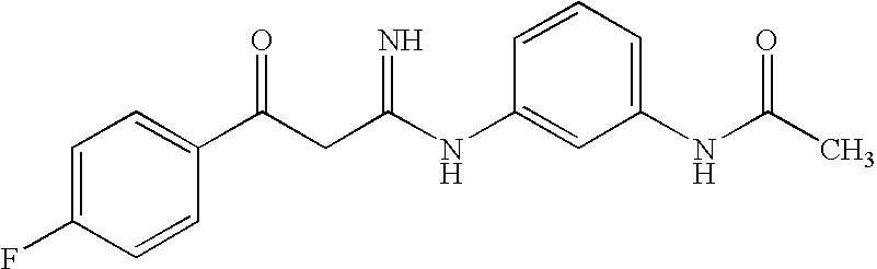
C1=C(F)C=CC(C(CC(NC2=CC(NC(C)=O)=CC=C2)=N)=O)=C1
